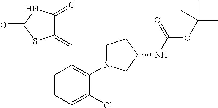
C1(Cl)=CC=CC(C=C2C(=O)NC(=O)S2)=C1N1CCC(NC(=O)OC(C)(C)C)C1
